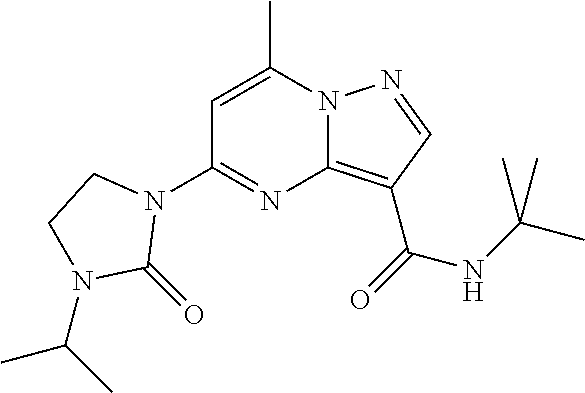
C1=C(C)N2C(=C(C(=O)NC(C)(C)C)C=N2)N=C1N1CCN(C(C)C)C1=O
